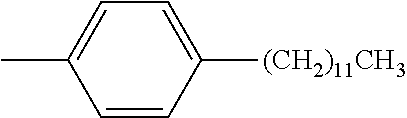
C1=CC([(CH2)11CH3])=CC=C1C
